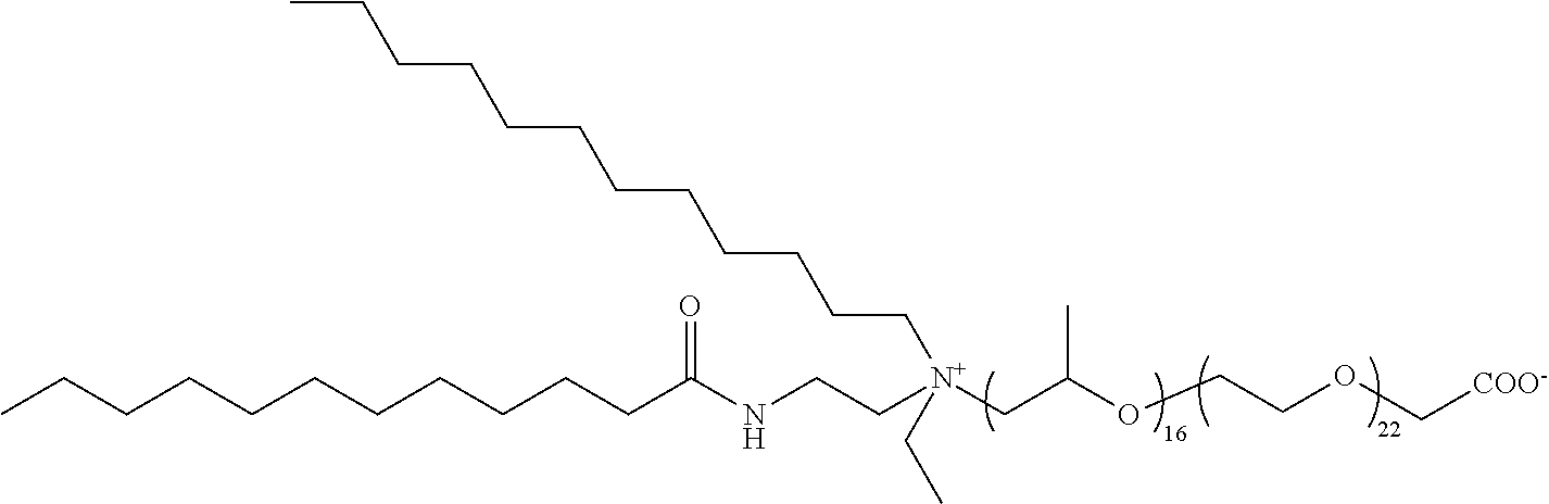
CCCCCCCCCCCC(NCC[N+](CC(OCCOC[COO-])C)(CC)CCCCCCCCCCCC)=O
